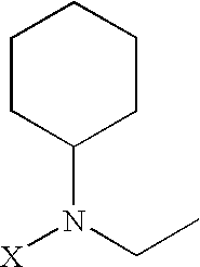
C1CC(N(CC)[X])CCC1
